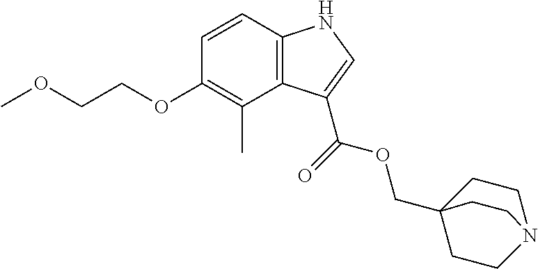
C12=C(C=CC(OCCOC)=C1C)NC=C2C(=O)OCC12CCN(CC1)CC2
